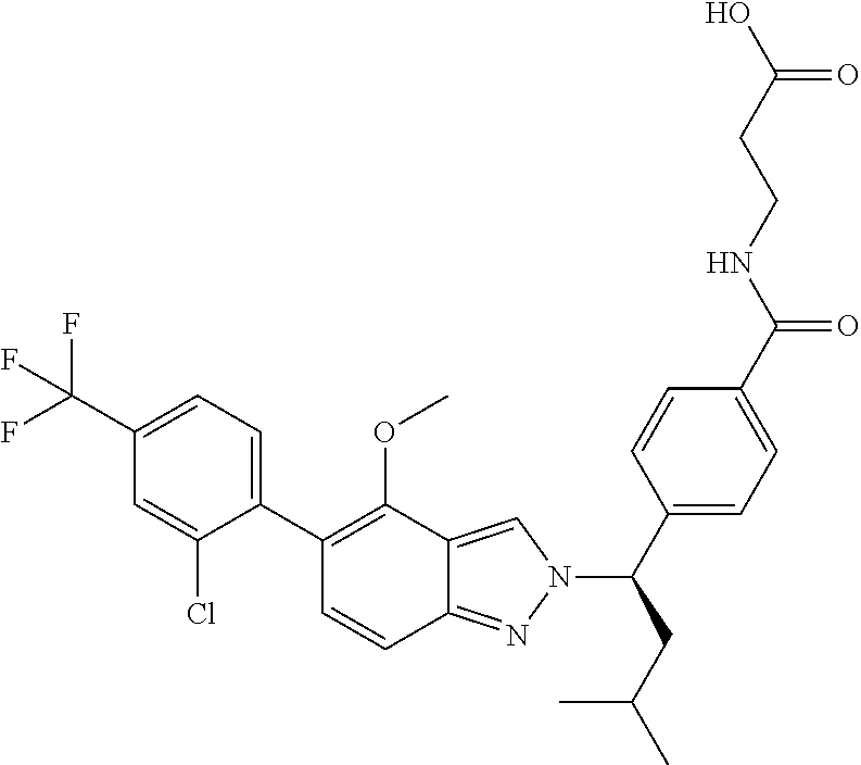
C1(C(F)(F)F)=CC=C(C2=C(OC)C3=CN(C(C4=CC=C(C(NCCC(O)=O)=O)C=C4)CC(C)C)N=C3C=C2)C(Cl)=C1
